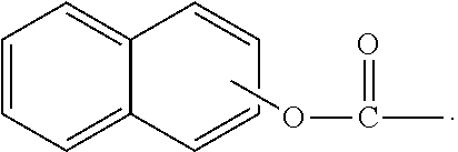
C1=CC=C2C(=C1)C=CC=C2.COC(C)=O
